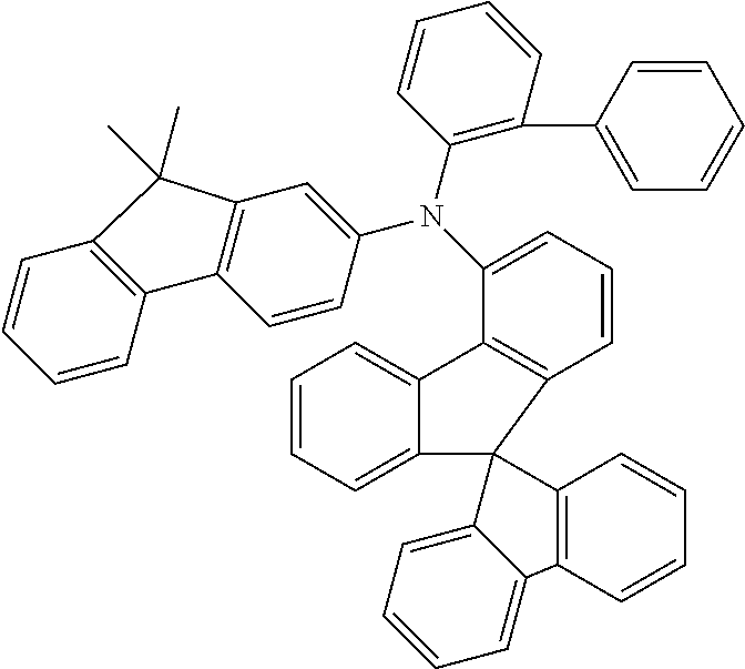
C1=CC=C(N(C2=C(C3=CC=CC=C3)C=CC=C2)C2=CC3=C(C=C2)C2=C(C=CC=C2)C3(C)C)C2=C1C1(C3=CC=CC=C23)C2=C(C=CC=C2)C2=CC=CC=C12
